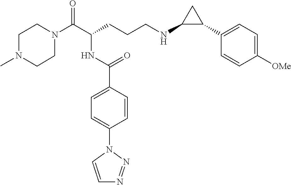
C1N(C(C(CCCNC2C(C3=CC=C([OMe])C=C3)C2)NC(C2=CC=C(N3C=CN=N3)C=C2)=O)=O)CCN(C)C1
